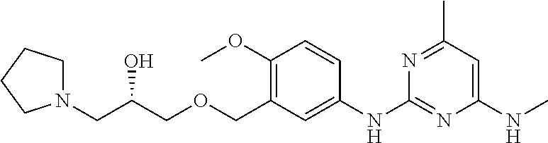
C1=CC(OC)=C(COCC(CN2CCCC2)O)C=C1NC1=NC(NC)=CC(C)=N1
